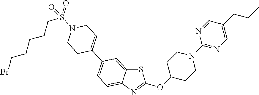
S1C2=CC(C3=CCN(S(CCCCCBr)(=O)=O)CC3)=CC=C2N=C1OC1CCN(C2=NC=C(CCC)C=N2)CC1
